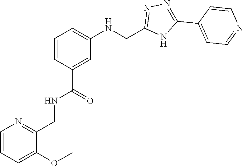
C1=C(C2=NN=C(CNC3=CC=CC(C(NCC4=NC=CC=C4OC)=O)=C3)N2)C=CN=C1
